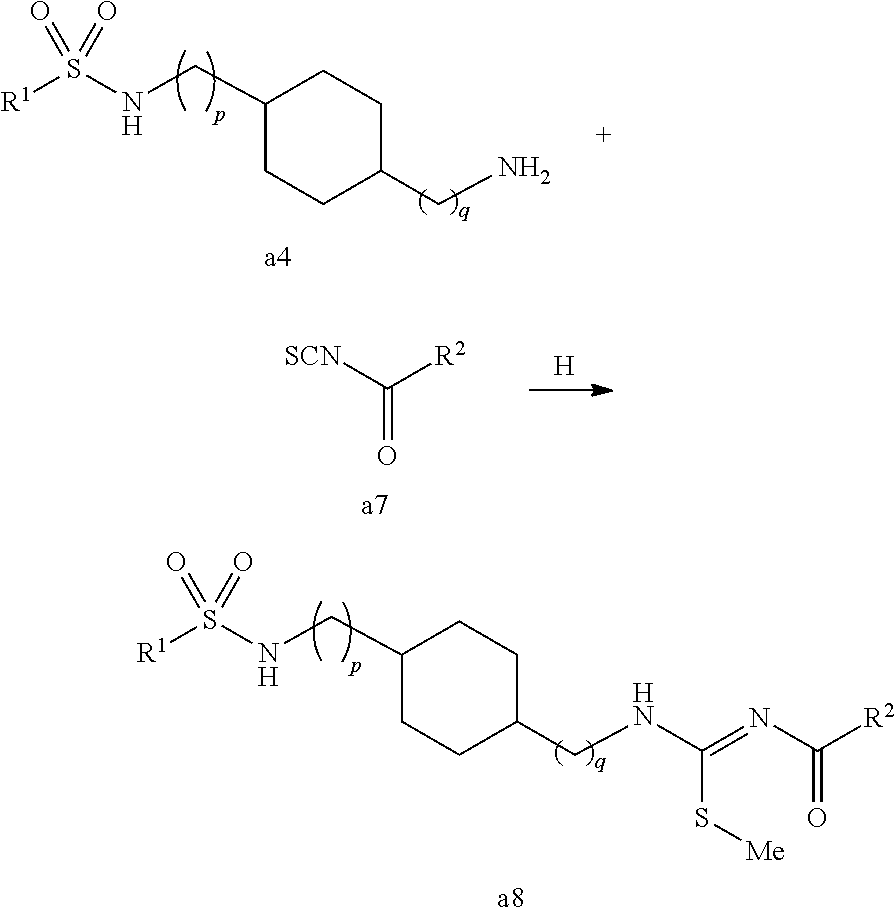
C1(CNS(=O)([R1])=O)CCC(CNC(=NC(=O)[R2])S[Me])CC1.C1(CNS(=O)([R1])=O)CCC(CN)CC1.C(=O)([SCN])[R2].[H]
